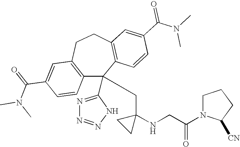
C1(C(=O)N(C)C)=CC2=C(C=C1)C(C1=NN=NN1)(CC1(NCC(N3C([CN])CCC3)=O)CC1)C1=C(CC2)C=C(C(N(C)C)=O)C=C1
